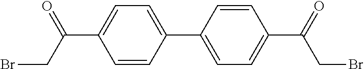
C1=C(C(=O)CBr)C=CC(C2=CC=C(C(CBr)=O)C=C2)=C1
